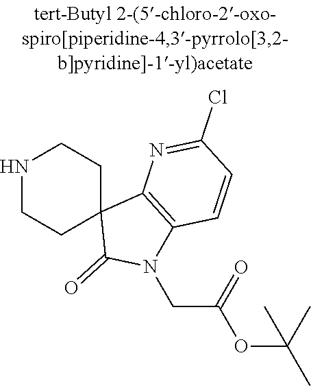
N1CCC2(CC1)C(=O)N(CC(OC(C)(C)C)=O)C1=C2N=C(Cl)C=C1
